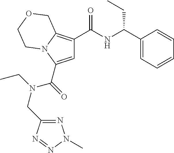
C(=O)(C1=CC(C(NC(C2=CC=CC=C2)CC)=O)=C2N1CCOC2)N(CC1=NN(C)N=N1)CC
